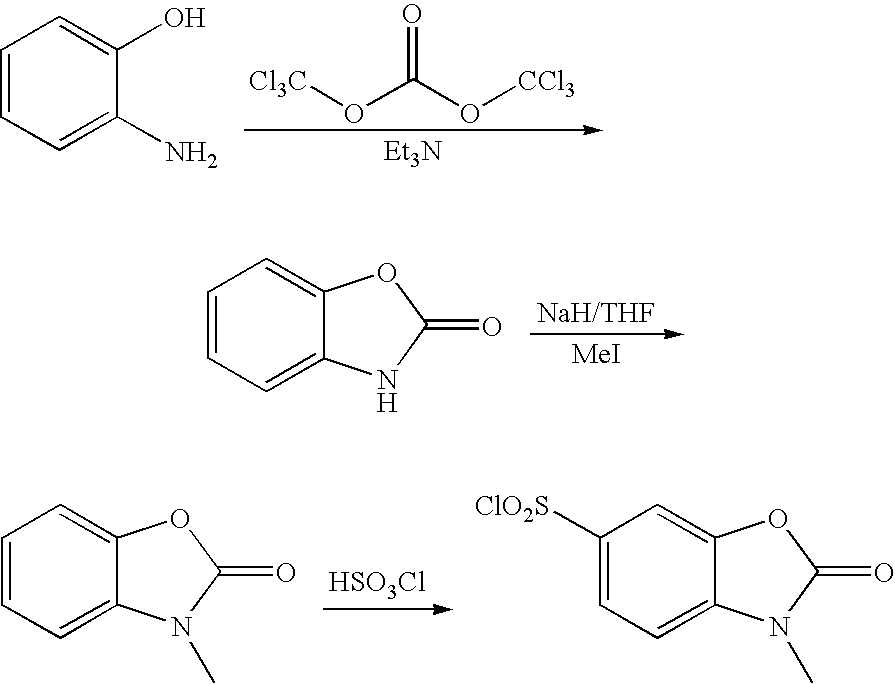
[Cl3C]OC(O[CCl3])=O.[Et3N].C1=CC=C(N)C(O)=C1.[HSO3Cl].C1=CC=C2C(=C1)OC(=O)N2C.C1([ClO2S])=CC=C2C(=C1)OC(=O)N2C.[NaH/THF].C1=CC=C2C(=C1)OC(=O)N2.[MeI]
